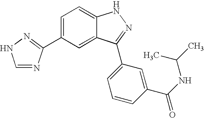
C1=C(C2=NNC=N2)C=C2C(=C1)NN=C2C1=CC=CC(C(NC(C)C)=O)=C1
